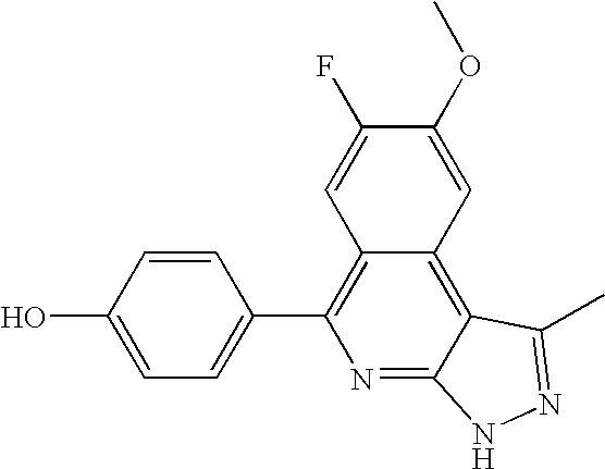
C1=C(O)C=CC(C2=C3C(=C4C(=N2)NN=C4C)C=C(OC)C(F)=C3)=C1
